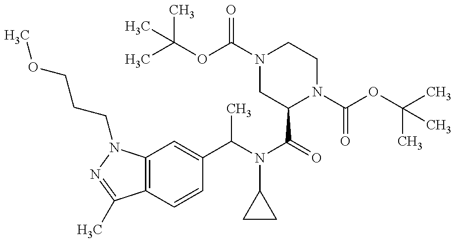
C12=C(N(CCCOC)N=C1C)C=C(C(N(C(=O)C1N(C(OC(C)(C)C)=O)CCN(C(OC(C)(C)C)=O)C1)C1CC1)C)C=C2
